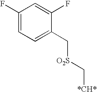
C1(F)=CC=C(C[O2S]C[*CH*])C(F)=C1
